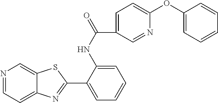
N1=CC=C2C(=C1)SC(C1=CC=CC=C1NC(C1=CC=C(OC3=CC=CC=C3)N=C1)=O)=N2
